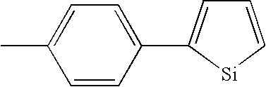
C1=CC(C2=CC=C[Si]2)=CC=C1C
